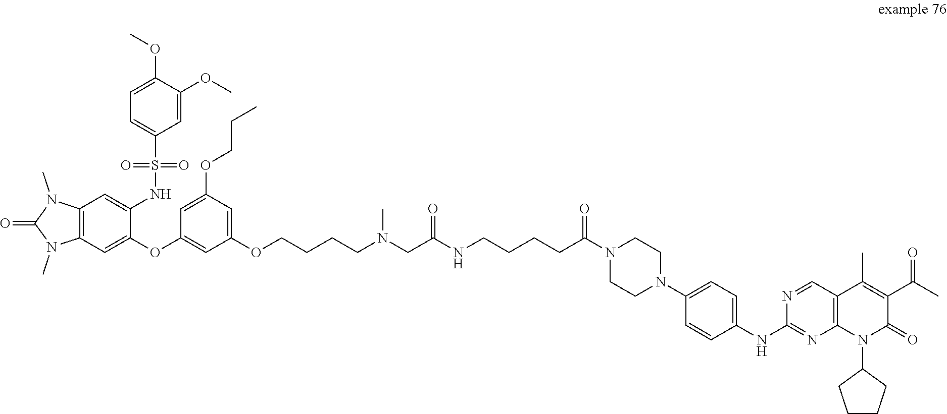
C12=C(C=C(OC3=CC(OCCCCN(CC(NCCCCC(N4CCN(C5=CC=C(NC6=NC7=C(C=N6)C(C)=C(C(=O)C)C(=O)N7C6CCCC6)C=C5)CC4)=O)=O)C)=CC(OCCC)=C3)C(NS(C3=CC=C(OC)C(OC)=C3)(=O)=O)=C1)N(C)C(=O)N2C
